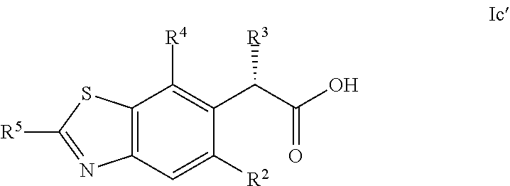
C12=C(C=C([R2])C(C(C(O)=O)[R3])=C1[R4])N=C([R5])S2
